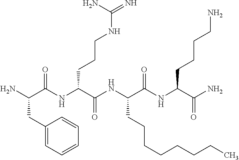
NC(C(NC(C(NC(C(NC(C(N)=O)CCCCN)=O)CCCCCCCC)=O)CCCNC(=N)N)=O)CC1=CC=CC=C1
